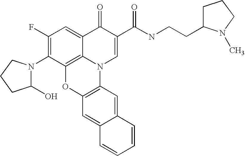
C12=C3C(=CC(F)=C1N1C(O)CCC1)C(=O)C(C(=O)NCCC1CCCN1C)=CN3C1=C(O2)C=C2C(=C1)C=CC=C2
